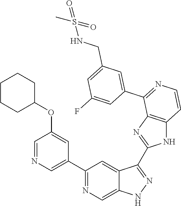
C1(C2=CN=CC(OC3CCCCC3)=C2)=NC=C2C(=C1)C(C1=NC3=C(N1)C=CN=C3C1=CC(CNS(C)(=O)=O)=CC(F)=C1)=NN2
